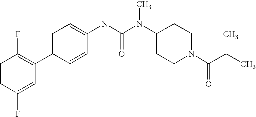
C1=CC(F)=CC(C2=CC=C(NC(N(C3CCN(C(C(C)C)=O)CC3)C)=O)C=C2)=C1F
